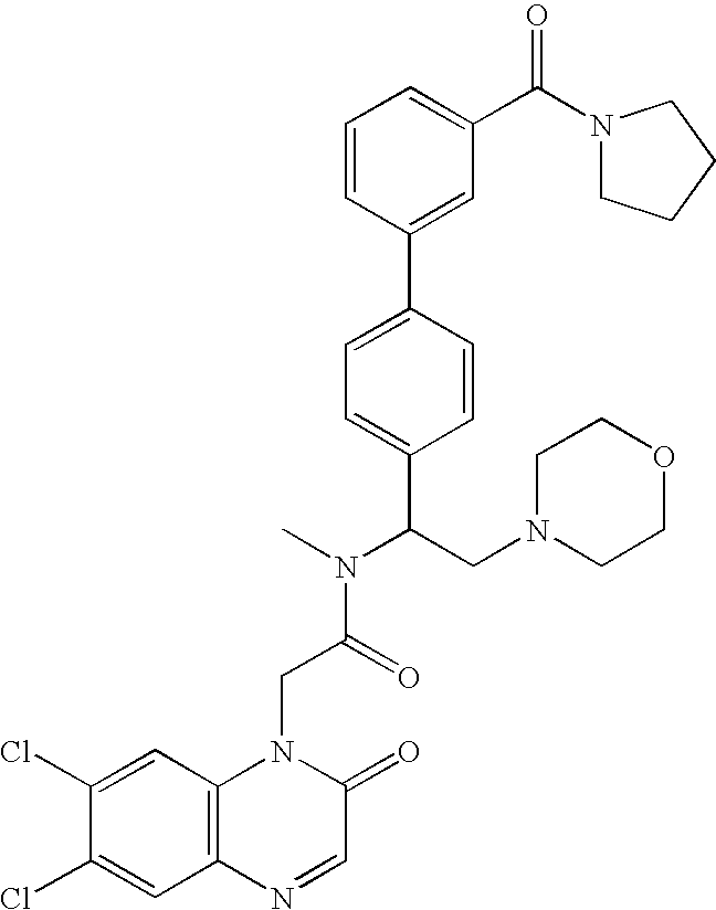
C(C(N(C)C(CN1CCOCC1)C1=CC=C(C2=CC(C(N3CCCC3)=O)=CC=C2)C=C1)=O)N1C2=C(C=C(Cl)C(Cl)=C2)N=CC1=O
